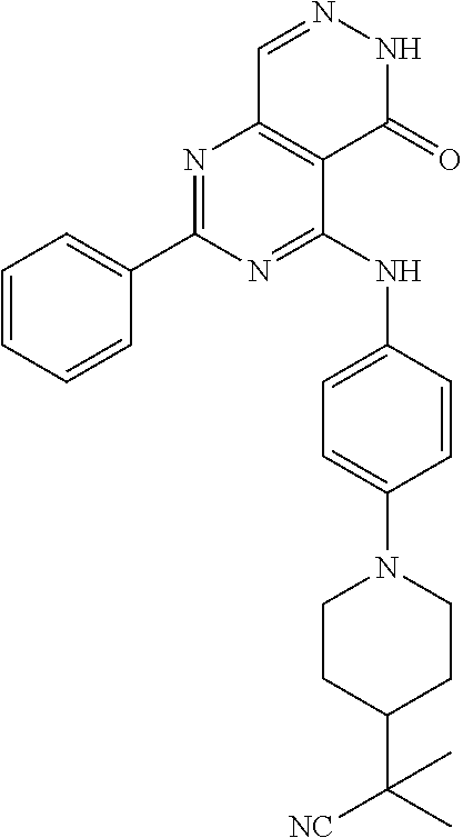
N1=C(C2=CC=CC=C2)N=C(NC2=CC=C(N3CCC(C([NC])(C)C)CC3)C=C2)C2=C1C=NNC2=O
